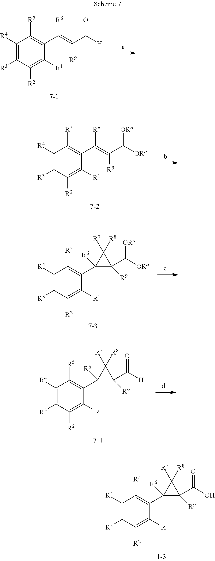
C1([R4])=C([R3])C([R2])=C([R1])C(C([R6])=C(C([H])=O)[R9])=C1[R5].C1([R4])=C([R3])C([R2])=C([R1])C(C([R6])=C(C([ORa])[ORa])[R9])=C1[R5].C1([R4])=C([R3])C([R2])=C([R1])C(C2([R6])C(C([ORa])[ORa])([R9])C2([R7])[R8])=C1[R5].C1([R4])=C([R3])C([R2])=C([R1])C(C2([R6])C(C([H])=O)([R9])C2([R7])[R8])=C1[R5].C1([R4])=C([R3])C([R2])=C([R1])C(C2([R6])C(C(O)=O)([R9])C2([R7])[R8])=C1[R5]
